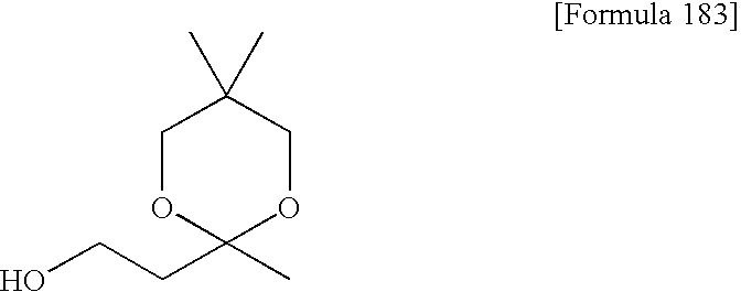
C1OC(CCO)(C)OCC1(C)C
